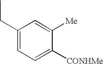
C1(CC)=CC=C([CONHMe])C([Me])=C1
